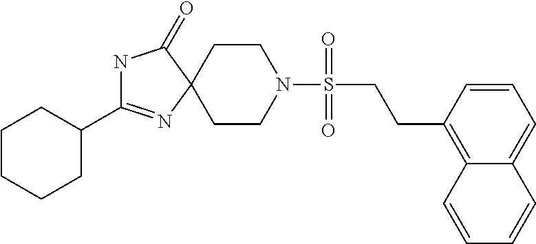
N1C(C2CCCCC2)=NC2(C1=O)CCN(S(CCC1=C3C(=CC=C1)C=CC=C3)(=O)=O)CC2
